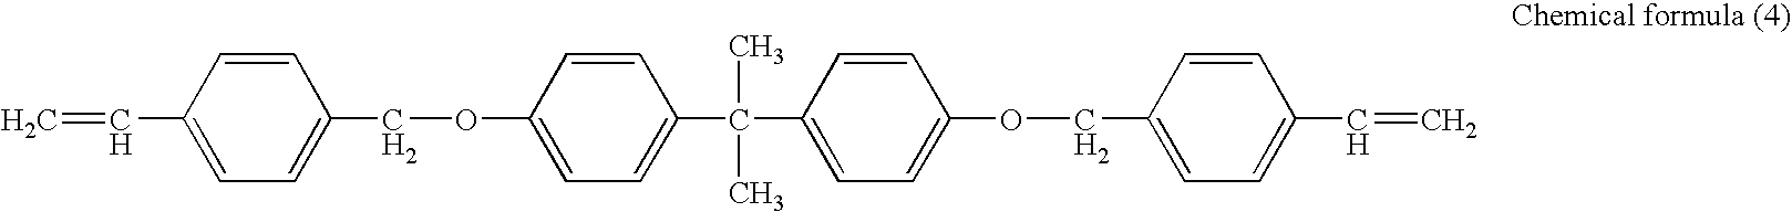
C=CC1=CC=C(COC2=CC=C(C(C)(C)C3=CC=C(OCC4=CC=C(C=C)C=C4)C=C3)C=C2)C=C1
